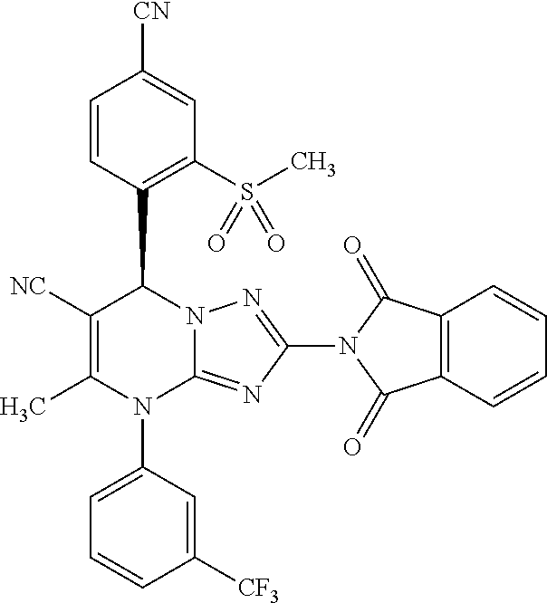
C1=CC(C2C([NC])=C(C)N(C3=CC=CC([CF3])=C3)C3=NC(N4C(=O)C5=C(C4=O)C=CC=C5)=NN23)=C(S(C)(=O)=O)C=C1[CN]
